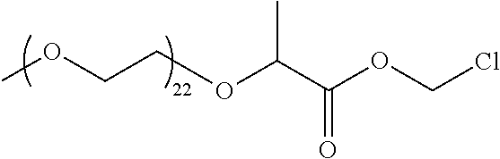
COCCOC(C(OCCl)=O)C
